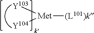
[Met]([(L101)k])([Y104])[Y103]
